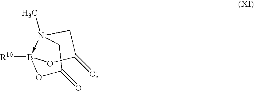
[R10]B12-N(C)(CC(=O)O1)CC(=O)O2
